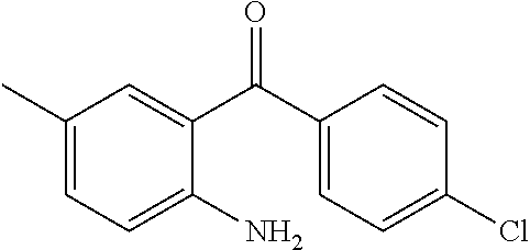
C1(C)=CC=C(N)C(C(C2=CC=C(Cl)C=C2)=O)=C1
